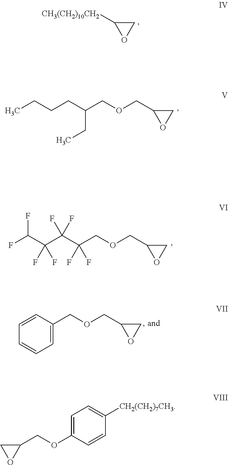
C1C([CH3(CH2)10CH2])O1.CCCCC(COCC1CO1)CC.FC(C(C(C(COCC1CO1)(F)F)(F)F)(F)F)F.C1=CC(COCC2CO2)=CC=C1.C1=C(OCC2CO2)C=CC([CH2(CH2)7CH3])=C1
